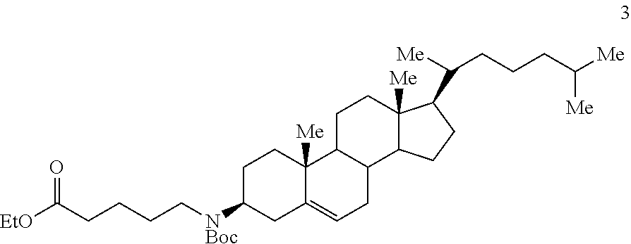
[EtO]C(=O)CCCC[NBoc]C1CC2=CCC3C(C2([Me])CC1)CCC1([Me])C3CCC1C([Me])CCCC([Me])[Me]
